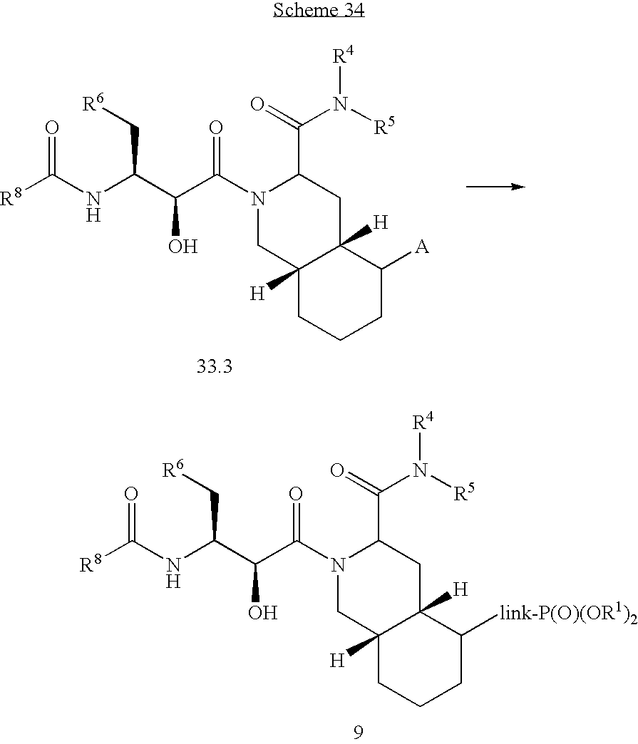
C(NC(C(O)C(N1CC2([H])C([H])(CC1C(=O)N([R5])[R4])C([link-P(O)(OR1)2])CCC2)=O)C[R6])([R8])=O.C(NC(C(O)C(N1CC2([H])C([H])(CC1C(=O)N([R5])[R4])C([A])CCC2)=O)C[R6])([R8])=O
